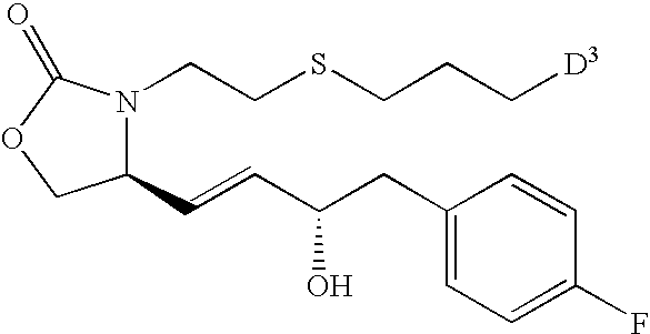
C1(C=CC(CC2=CC=C(F)C=C2)O)N(CCSCCC[D3])C(=O)OC1
